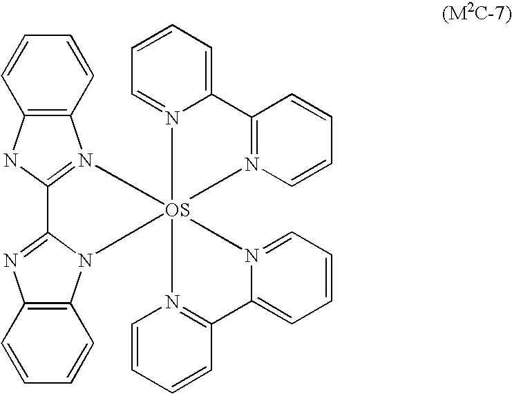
C12=C(NC3=N1[OS]14(N5C6=C(N=C35)C=CC=C6)(N3=C(C=CC=C3)C3=CC=CC=N31)N1=CC=CC=C1C1=N4C=CC=C1)C=CC=C2
